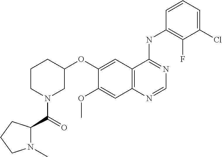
C12=C(N=CN=C1NC1=C(F)C(Cl)=CC=C1)C=C(OC)C(OC1CCCN(C(=O)C3N(C)CCC3)C1)=C2
